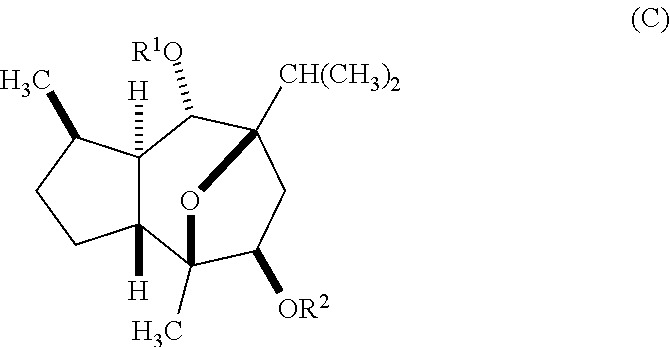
[R1O]C1C2([H])C([H])(C3(C)C([OR2])CC1([CH(CH3)2])O3)CCC2C
